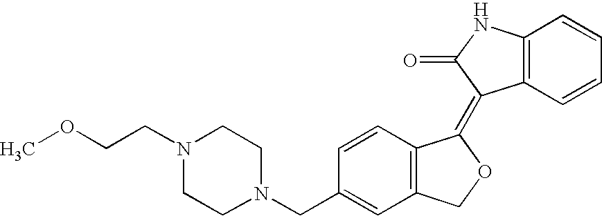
C1(CN2CCN(CCOC)CC2)=CC2=C(C=C1)C(=C1C3=C(NC1=O)C=CC=C3)OC2
